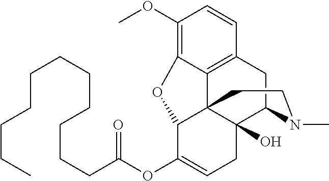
C1(OC)=C2C3=C(C=C1)CC1C4(O)C3(C(C(OC(CCCCCCCCCCC)=O)=CC4)O2)CCN1C
